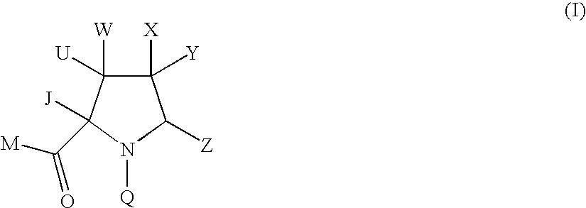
C1([X])([Y])C([W])([U])C([J])(C([M])=O)N([Q])C1[Z]
